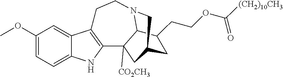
C1(OC)=CC=C2C(=C1)C1=C(N2)C2([CO2CH3])C3N(CC1)CC(C2)CC3CCOC([(CH2)10CH3])=O
